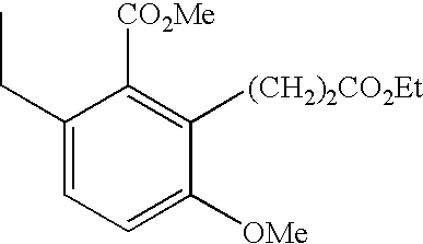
C1(CC)=CC=C([OMe])C([(CH2)2CO2Et])=C1[CO2Me]
